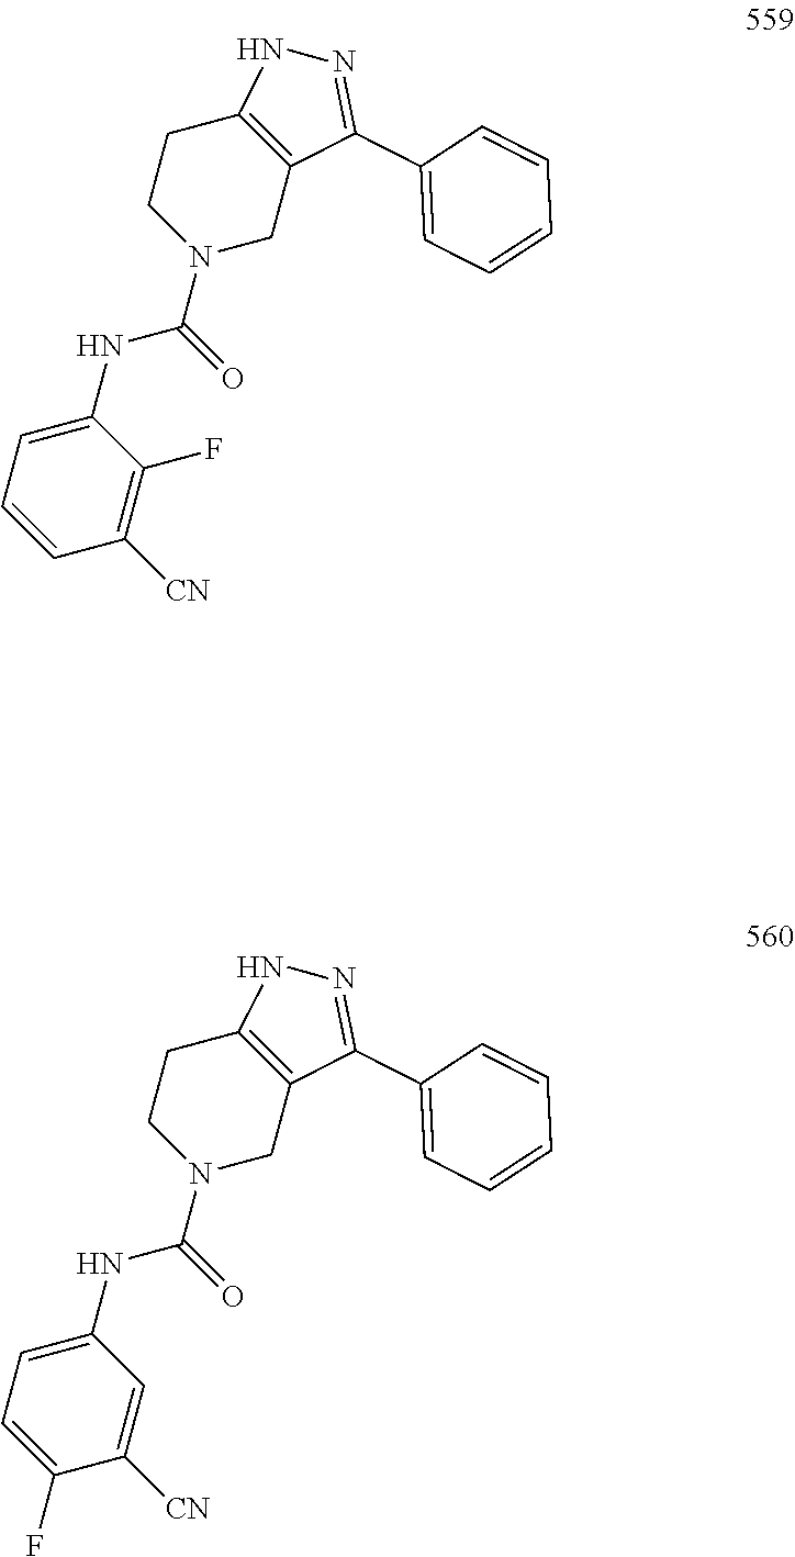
C1(F)=CC=C(NC(=O)N2CC3=C(CC2)NN=C3C2=CC=CC=C2)C=C1[CN].C1=CC=C(NC(=O)N2CC3=C(CC2)NN=C3C2=CC=CC=C2)C(F)=C1[CN]
